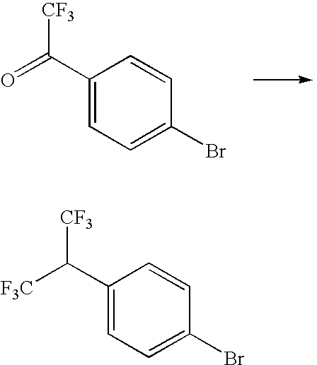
C1(C([CF3])=O)=CC=C(Br)C=C1.C1(C([CF3])[F3C])=CC=C(Br)C=C1
